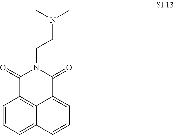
C1=CC=C2C3=C1C(=O)N(CCN(C)C)C(=O)C3=CC=C2
